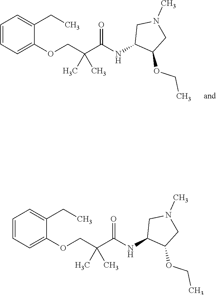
C1(OCC(C(NC2C(OCC)CN(C)C2)=O)(C)C)=CC=CC=C1CC.C1(OCC(C(NC2C(OCC)CN(C)C2)=O)(C)C)=CC=CC=C1CC
